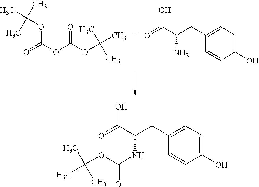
CC(OC(OC(OC(C)(C)C)=O)=O)(C)C.O=C(C(CC1=CC=C(O)C=C1)N)O.O=C(C(CC1=CC=C(O)C=C1)NC(=O)OC(C)(C)C)O
